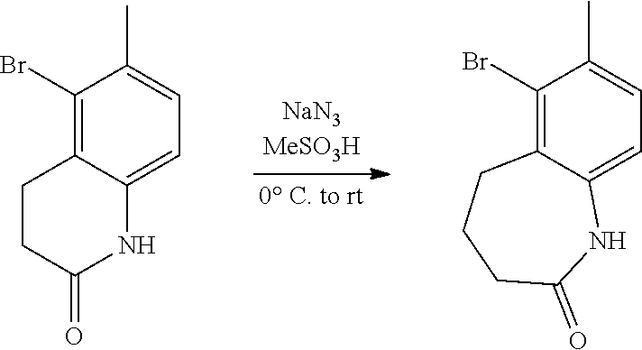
C1(Br)=C2C(=CC=C1C)NC(=O)CC2.C1(Br)=C2C(=CC=C1C)NC(=O)CCC2
